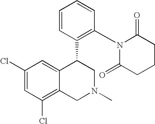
C1(Cl)=CC(Cl)=C2C(=C1)C(C1=C(N3C(=O)CCCC3=O)C=CC=C1)CN(C)C2
